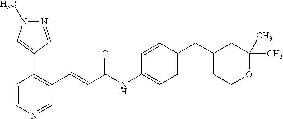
C1=CN=CC(C=CC(=O)NC2=CC=C(CC3CC(C)(C)OCC3)C=C2)=C1C1=CN(C)N=C1
